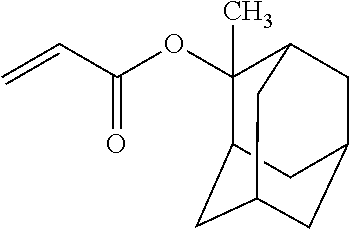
C=CC(OC1(C)C2CC3CC(CC1C3)C2)=O
